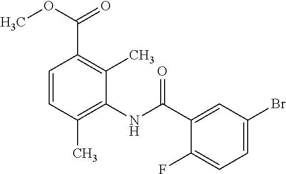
COC(=O)C1=C(C)C(NC(C2=CC(Br)=CC=C2F)=O)=C(C)C=C1
